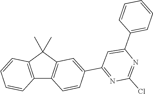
C1=CC2=C(C=C1)C(C)(C)C1=C2C=CC(C2=NC(Cl)=NC(C3=CC=CC=C3)=C2)=C1
